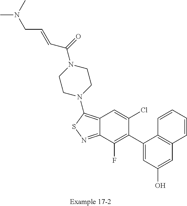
C12=C(N3CCN(C(=O)C=CCN(C)C)CC3)SN=C1C(F)=C(C1=CC(O)=CC3=C1C=CC=C3)C(Cl)=C2
